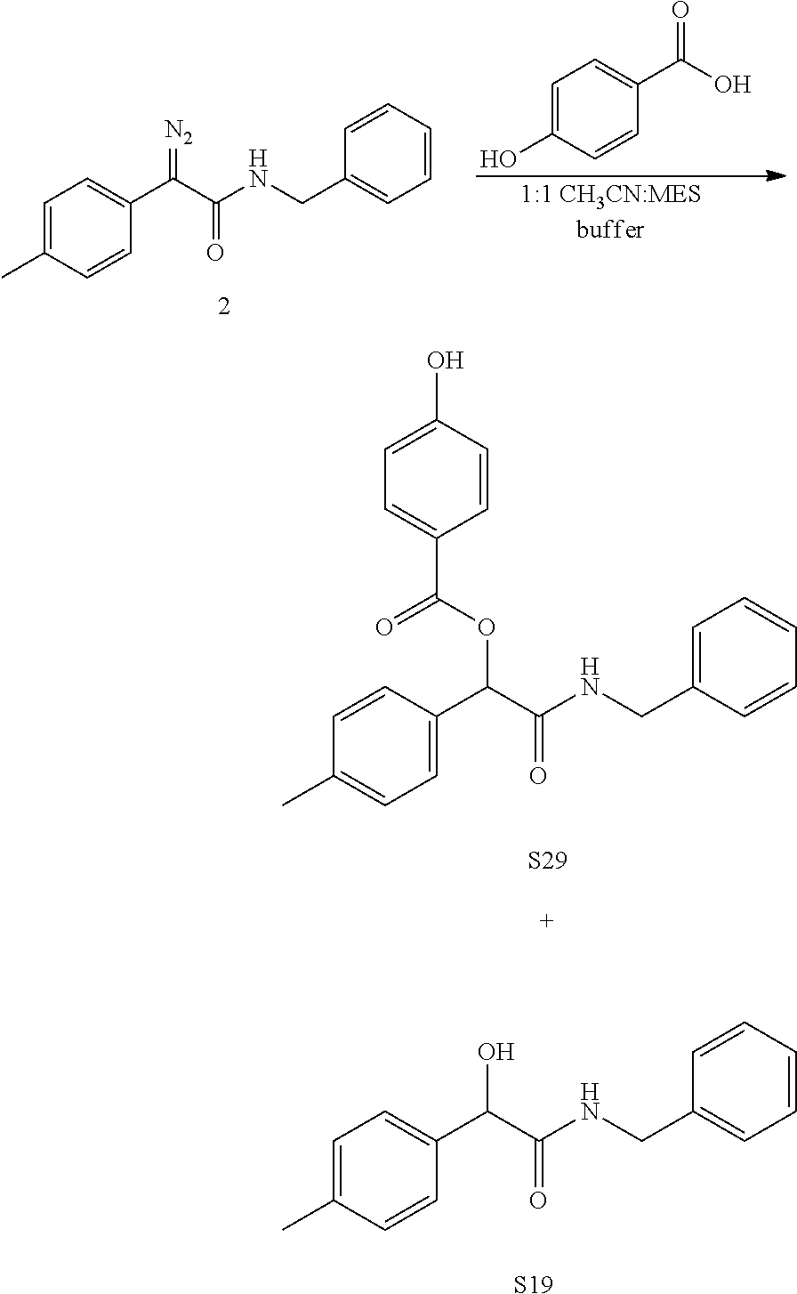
C1=C(C)C=CC(C(C(NCC2=CC=CC=C2)=O)O)=C1.[S19].[S29].C1=CC(C(C(NCC2=CC=CC=C2)=O)OC(C2=CC=C(O)C=C2)=O)=CC=C1C.C1=C(C)C=CC(C(C(NCC2=CC=CC=C2)=O)=[N2])=C1.C1=C(O)C=CC(C(O)=O)=C1
